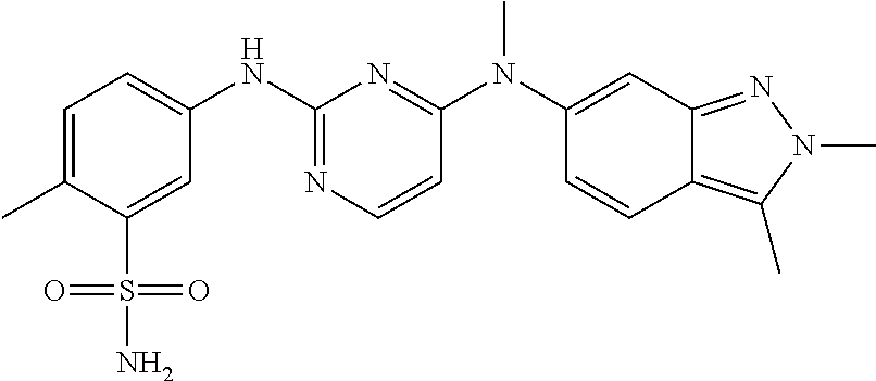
C1=C(C)C(S(=O)(=O)N)=CC(NC2=NC=CC(N(C3=CC4=NN(C)C(C)=C4C=C3)C)=N2)=C1
